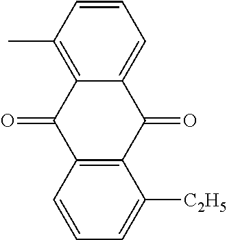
C1=CC=C([C2H5])C2=C1C(=O)C1=C(C)C=CC=C1C2=O
